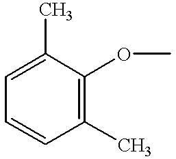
C1=CC(C)=C(OC)C(C)=C1
